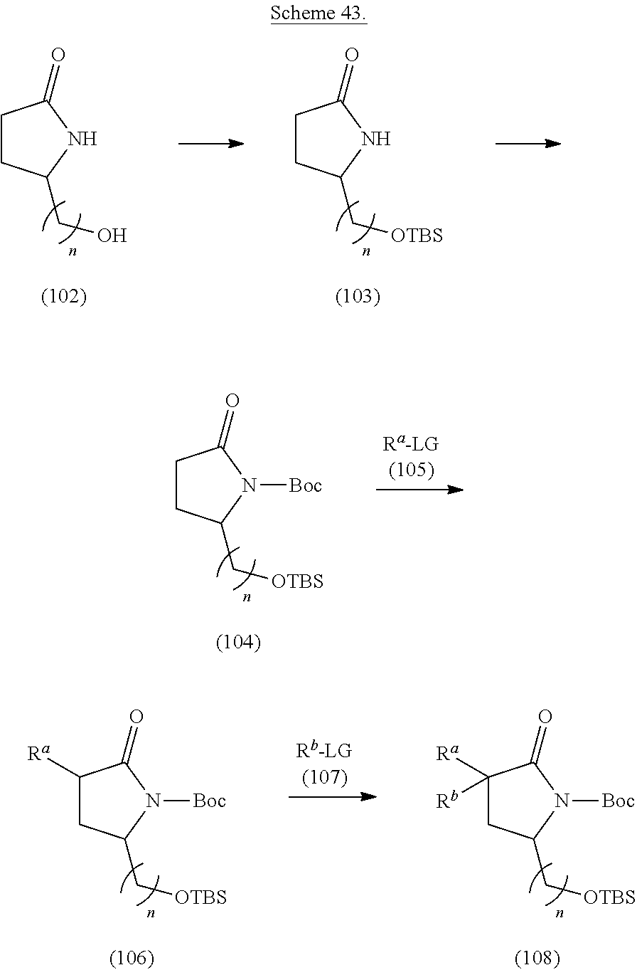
C1CC(CO)NC1=O.C1CC(C[OTBS])NC1=O.C1CC(C[OTBS])N([Boc])C1=O.C1([Ra])CC(C[OTBS])N([Boc])C1=O.C1([Ra])([Rb])CC(C[OTBS])N([Boc])C1=O
